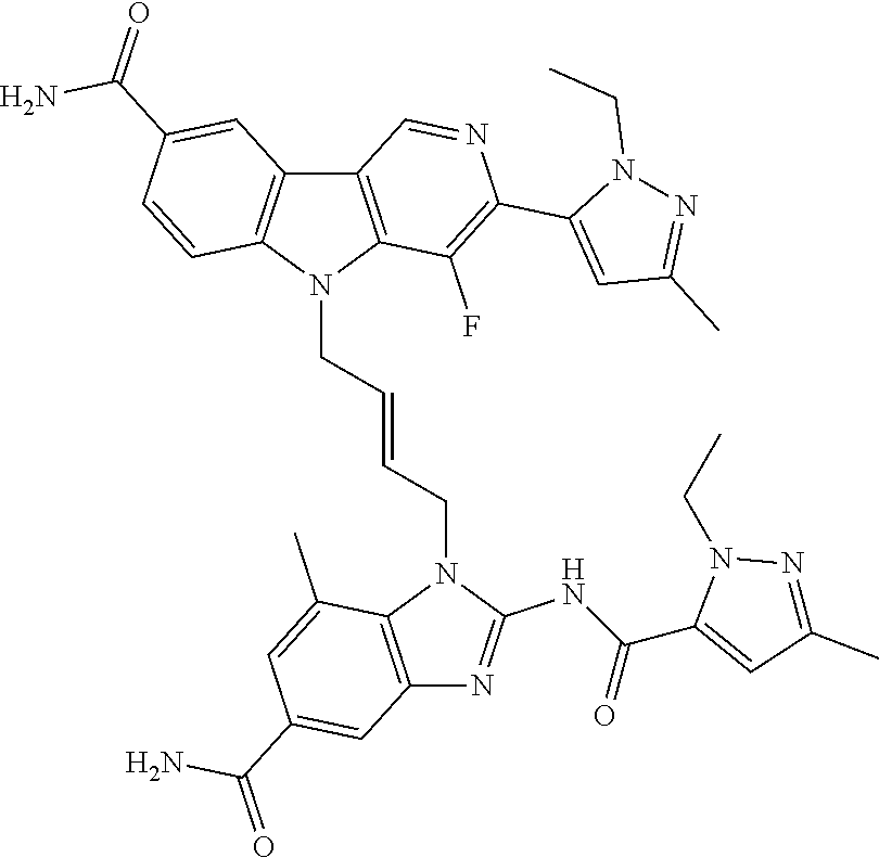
N1(CC)N=C(C)C=C1C(NC1=NC2=C(N1CC=CCN1C3=C(C=C(C(N)=O)C=C3)C3=C1C(F)=C(C1=CC(C)=NN1CC)N=C3)C(C)=CC(C(N)=O)=C2)=O
